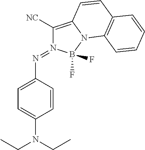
C1([NC])=C2N(B(F)(F)N1=NC1=CC=C(N(CC)CC)C=C1)C1=C(C=C2)C=CC=C1
